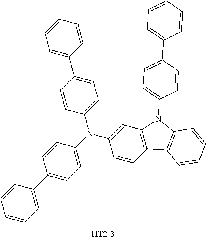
[HT2-3].C1(N(C2=CC=C(C3=CC=CC=C3)C=C2)C2=CC=C(C3=CC=CC=C3)C=C2)=CC2=C(C=C1)C1=C(N2C2=CC=C(C3=CC=CC=C3)C=C2)C=CC=C1
